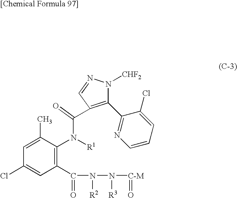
C1(C2=NC=CC=C2Cl)=C(C(=O)N([R1])C2=C(C(=O)N([R2])N([R3])[C-M]=O)C=C(Cl)C=C2C)C=NN1[CHF2]
